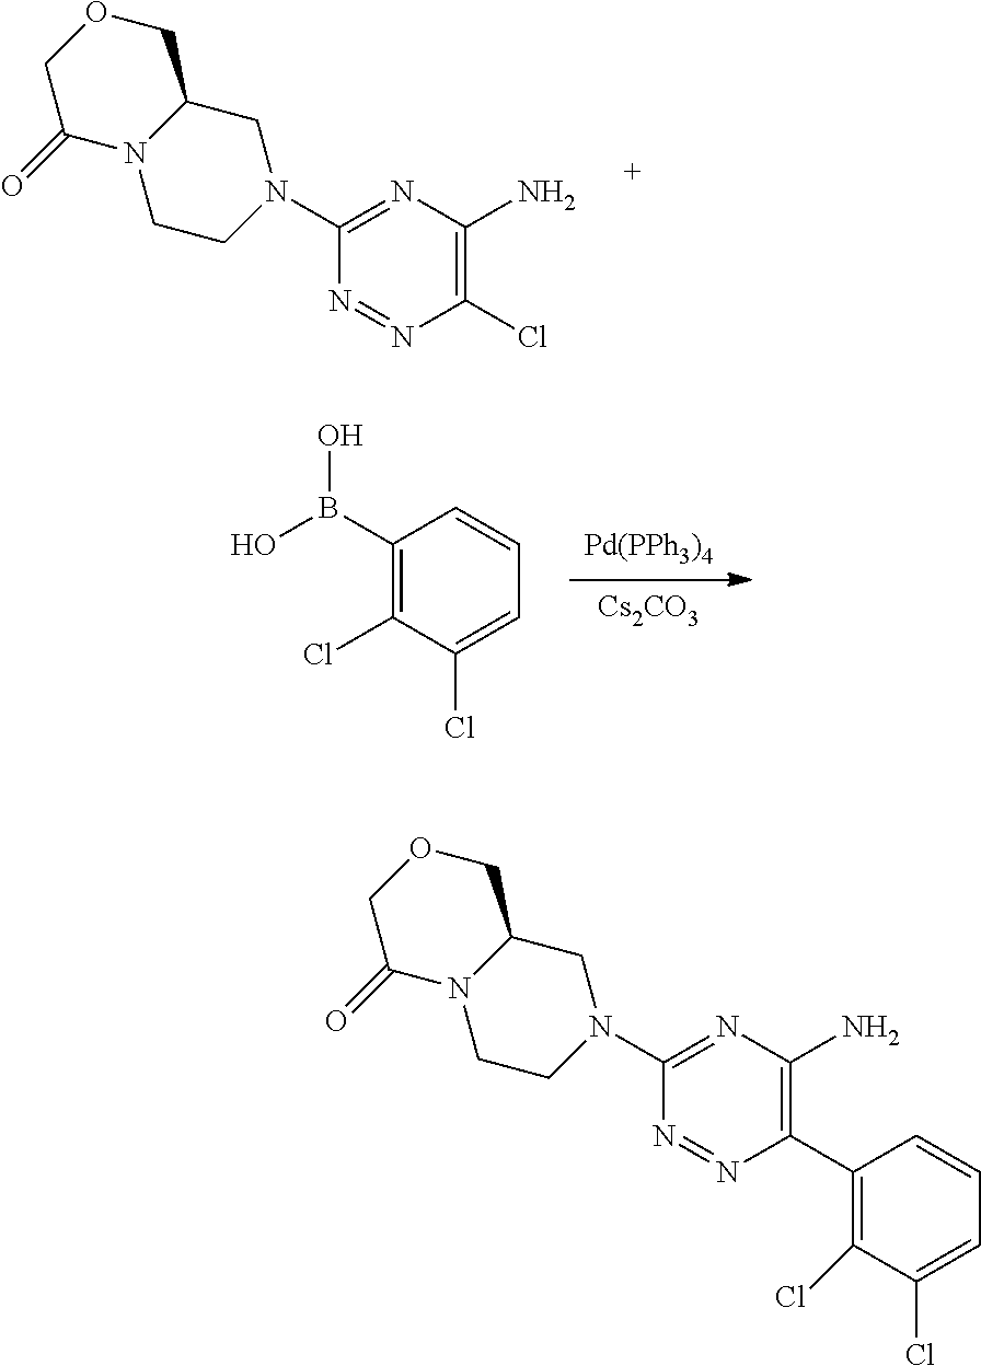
[Pd(PPh3)4].[Cs2CO3].C1(B(O)O)=C(Cl)C(Cl)=CC=C1.N1=NC(Cl)=C(N)N=C1N1CCN2C(C1)COCC2=O.N1=NC(C2=C(Cl)C(Cl)=CC=C2)=C(N)N=C1N1CCN2C(C1)COCC2=O
